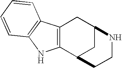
C12=C(CC3CC1CCN3)C1=C(N2)C=CC=C1
